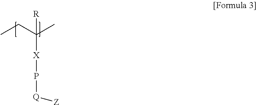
CCC(C)([X]P[Q][Z])[R]
